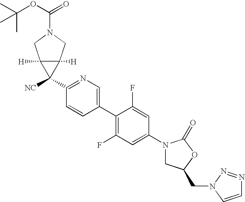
C1(N2CC(CN3C=CN=N3)OC2=O)=CC(F)=C(C2=CN=C(C3([NC])C4([H])C3([H])CN(C(OC(C)(C)C)=O)C4)C=C2)C(F)=C1
